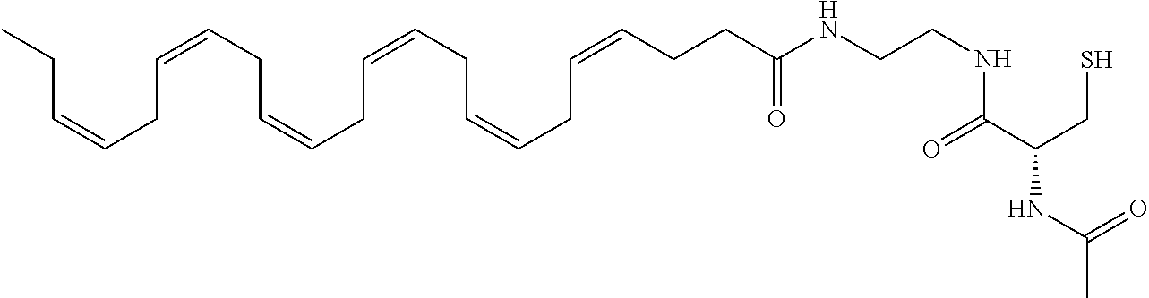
C(CCC=CCC=CCC=CCC=CCC=CCC=CCC)(=O)NCCNC(C(CS)NC(C)=O)=O
